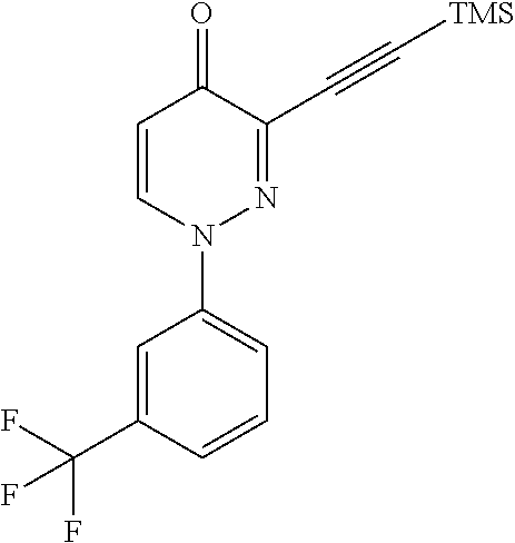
C1=CN(C2=CC=CC(C(F)(F)F)=C2)N=C(C#C[TMS])C1=O
